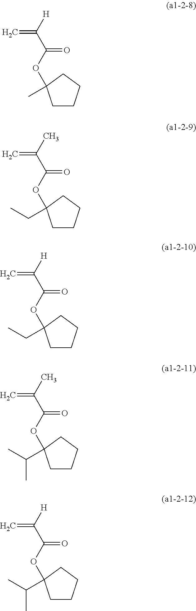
C=C([H])C(OC1(C)CCCC1)=O.C=C(C)C(OC1(CC)CCCC1)=O.C=C([H])C(OC1(CC)CCCC1)=O.C=C(C)C(OC1(C(C)C)CCCC1)=O.C=C([H])C(OC1(C(C)C)CCCC1)=O
